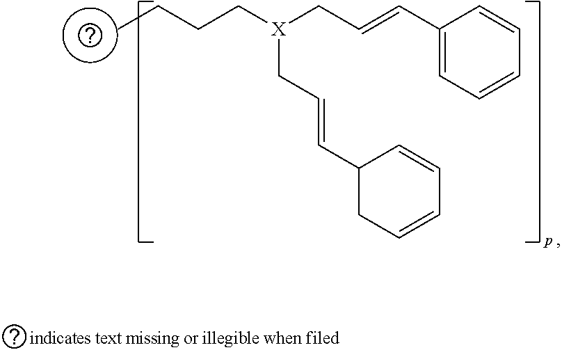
C(CC[X](CC=CC1=CC=CC=C1)CC=CC1CC=CC=C1)C
